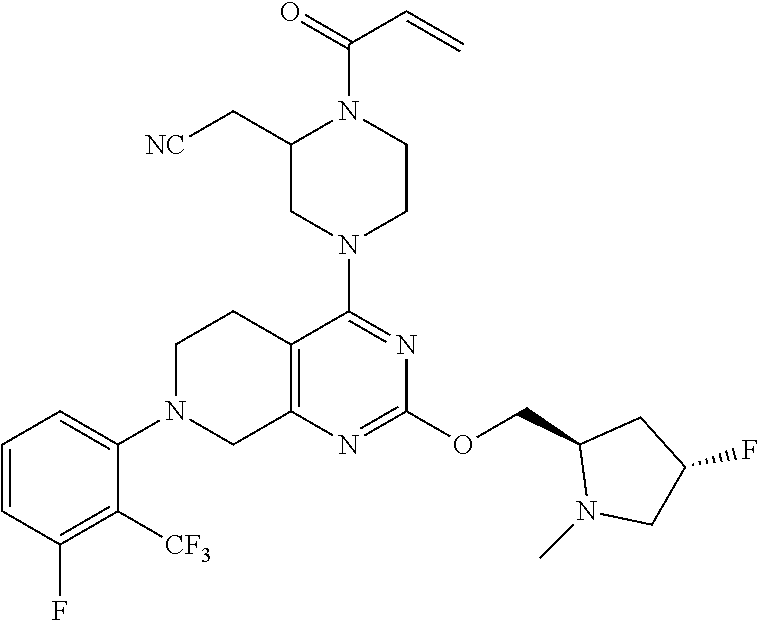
C12=C(N=C(OCC3N(C)CC(F)C3)N=C1N1CCN(C(=O)C=C)C(C[NC])C1)CN(C1=CC=CC(F)=C1[CF3])CC2
